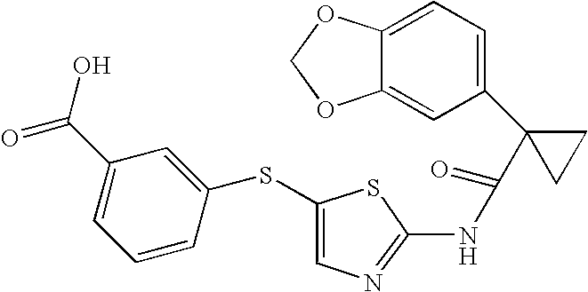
C1=C2C(=CC(C3(C(=O)NC4=NC=C(SC5=CC(C(=O)O)=CC=C5)S4)CC3)=C1)OCO2
